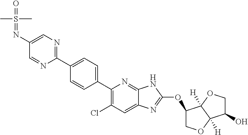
N1=CC(N=S(=O)(C)C)=CN=C1C1=CC=C(C2=C(Cl)C=C3C(=N2)NC(OC2COC4([H])C2([H])OCC4O)=N3)C=C1
